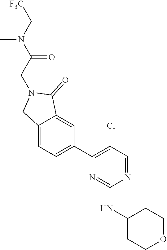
N1=CC(Cl)=C(C2=CC=C3C(=C2)C(=O)N(CC(N(C[F3C])C)=O)C3)N=C1NC1CCOCC1
